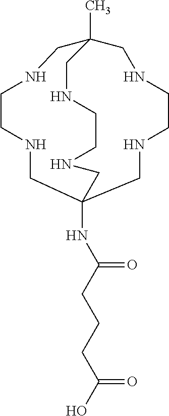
N(C12CNCCNCC(C)(CNCCNC1)CNCCNC2)C(CCCC(O)=O)=O
